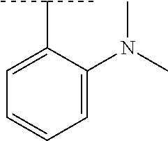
C1=C(N(C)C)C(C(C)C)=CC=C1
